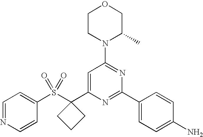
C1(S(C2(C3=CC(N4C(C)COCC4)=NC(C4=CC=C(N)C=C4)=N3)CCC2)(=O)=O)=CC=NC=C1
